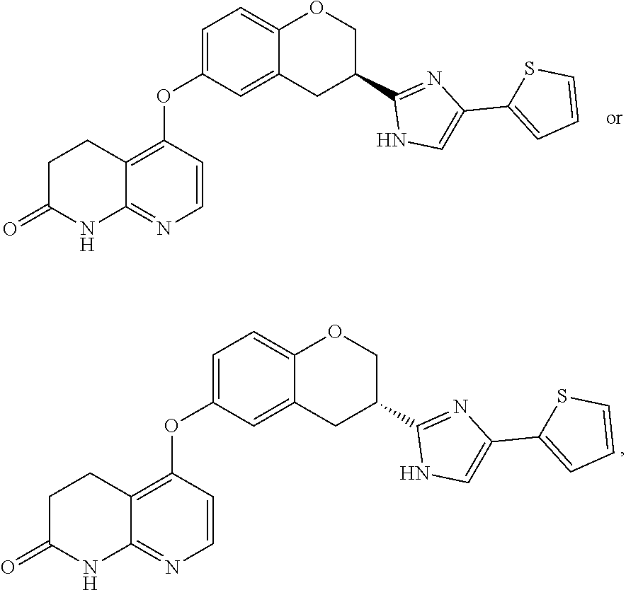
C1=C(OC2=C3CCC(=O)NC3=NC=C2)C=C2C(=C1)OCC(C1=NC(C3=CC=CS3)=CN1)C2.C1=C(OC2=C3CCC(=O)NC3=NC=C2)C=C2C(=C1)OCC(C1=NC(C3=CC=CS3)=CN1)C2
